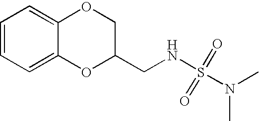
C1=CC=C2C(=C1)OCC(CNS(=O)(=O)N(C)C)O2
